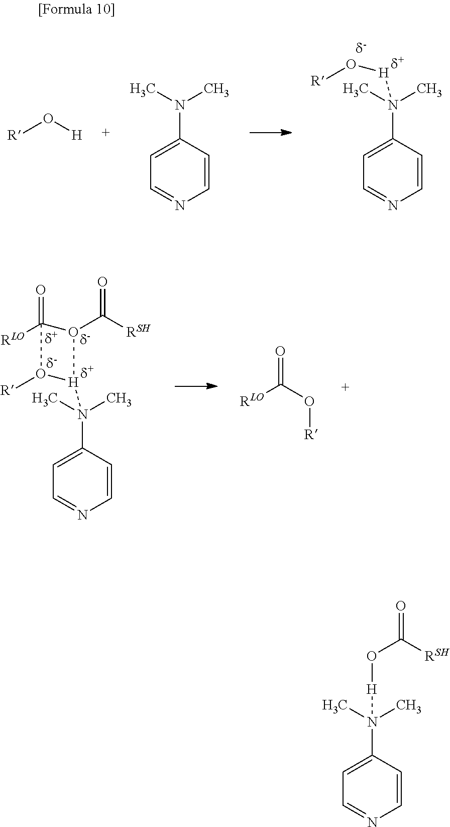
C1=C(N(C)(C)[H]OC([RSH])=O)C=CN=C1.C1=C(N(C)(C)[H]O[R])C=CN=C1.[R]O[H].C1=C(N(C)C)C=CN=C1.C1=C(N(C)(C)[H]2O([R])C(=O)([RLO])O2C(=O)[RSH])C=CN=C1.[RLO]C(O[R])=O
